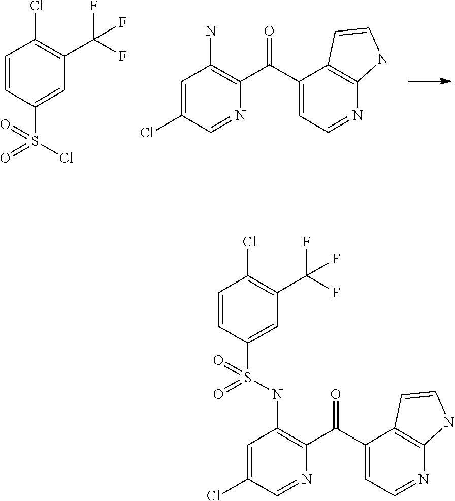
ClS(C1=CC(C(F)(F)F)=C(Cl)C=C1)(=O)=O.C1=C(Cl)C=NC(C(C2=CC=NC3=C2C=CN3)=O)=C1N.C1=C(Cl)C=NC(C(C2=CC=NC3=C2C=CN3)=O)=C1NS(=O)(=O)C1=CC(C(F)(F)F)=C(Cl)C=C1
